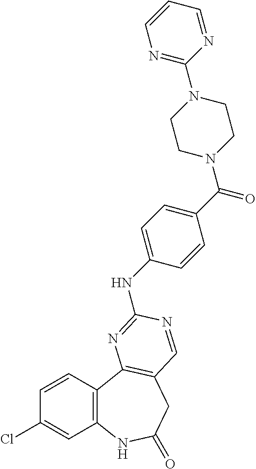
C1(Cl)=CC2=C(C=C1)C1=C(CC(=O)N2)C=NC(NC2=CC=C(C(=O)N3CCN(C4=NC=CC=N4)CC3)C=C2)=N1
